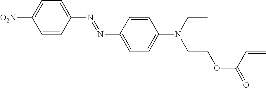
C1=CC(N=NC2=CC=C(N(CCOC(C=C)=O)CC)C=C2)=CC=C1[O2N]
